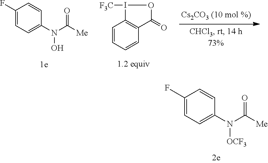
C1=C(N([OCF3])C([Me])=O)C=CC(F)=C1.C1=CC=CC2=C1I([F3C])OC2=O.C1=C(N(O)C([Me])=O)C=CC(F)=C1
